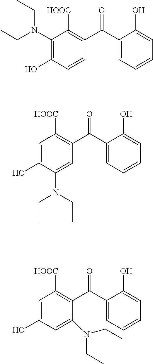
O=C(C1=CC=CC=C1O)C1=C([HOOC])C(N(CC)CC)=C(O)C=C1.O=C(C1=CC=CC=C1O)C1=C([HOOC])C=C(O)C(N(CC)CC)=C1.O=C(C1=CC=CC=C1O)C1=C([HOOC])C=C(O)C=C1N(CC)CC
